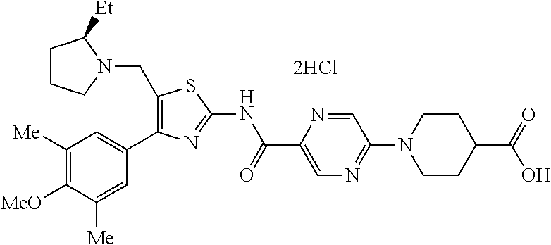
C1([Me])=C([MeO])C([Me])=CC(C2=C(CN3C([Et])CCC3)SC(NC(C3=CN=C(N4CCC(C(=O)O)CC4)C=N3)=O)=N2)=C1.[2HCl]
